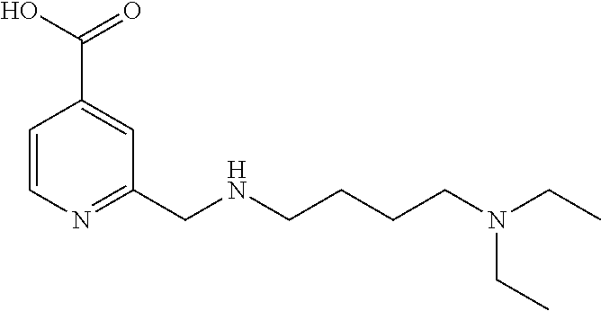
C1=CN=C(CNCCCCN(CC)CC)C=C1C(O)=O
